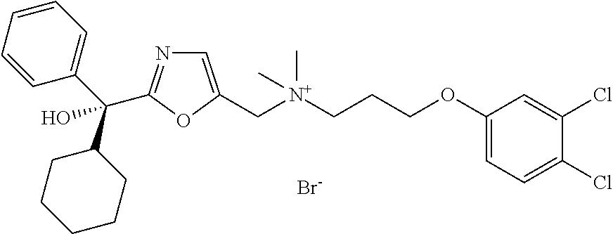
C1=CC=CC(C(C2CCCCC2)(O)C2=NC=C(C[N+](CCCOC3=CC=C(Cl)C(Cl)=C3)(C)C)O2)=C1.[Br-]
